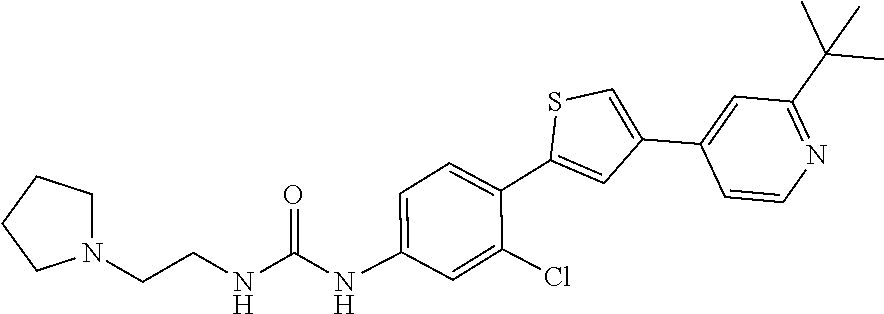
C1CCN(CCNC(NC2=CC=C(C3=CC(C4=CC(C(C)(C)C)=NC=C4)=CS3)C(Cl)=C2)=O)C1
